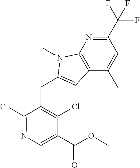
C1(Cl)=NC=C(C(OC)=O)C(Cl)=C1CC1=CC2=C(N=C(C(F)(F)F)C=C2C)N1C
